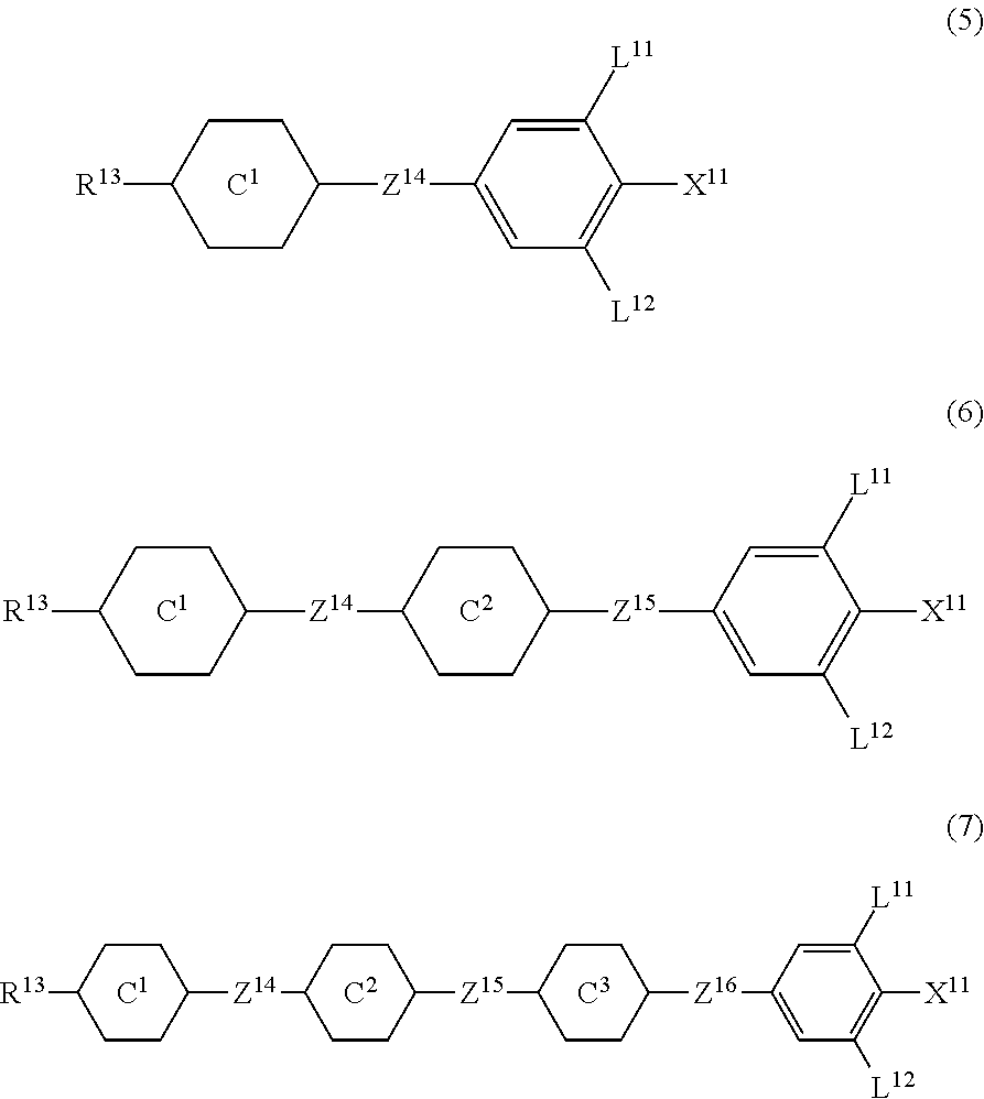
[C1].[C2].[C3].[R13]C1CCC([Z14]C2CCC([Z15]C3CCC([Z16]C4=CC([L12])=C([X11])C([L11])=C4)CC3)CC2)CC1.[C1].[C2].[R13]C1CCC([Z14]C2CCC([Z15]C3=CC([L12])=C([X11])C([L11])=C3)CC2)CC1.[C1].[R13]C1CCC([Z14]C2=CC([L12])=C([X11])C([L11])=C2)CC1
